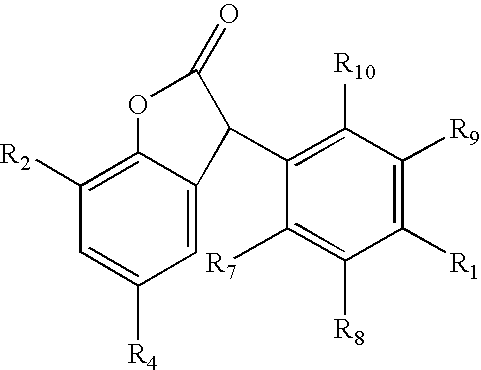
C1=C2C(=C([R2])C=C1[R4])OC(=O)C2C1=C([R10])C([R9])=C([R1])C([R8])=C1[R7]
